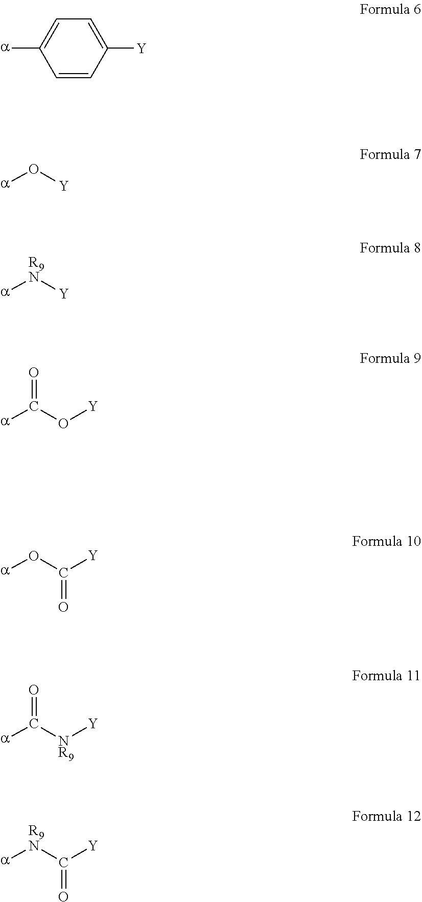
C1=CC([Y])=CC=C1[a].[a]O[Y].[a][R9N][Y].[a]C(O[Y])=O.[a]OC([Y])=O.[a]C([NR9][Y])=O.[a][R9N]C([Y])=O
